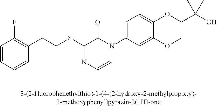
C(SC1=NC=CN(C2=CC=C(OCC(O)(C)C)C(OC)=C2)C1=O)CC1=C(F)C=CC=C1
